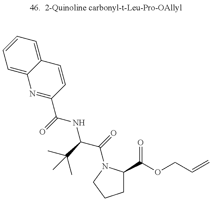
C1=C2C(=CC=C1)C=CC(C(=O)NC(C(=O)N1C(C(=O)OCC=C)CCC1)C(C)(C)C)=N2
